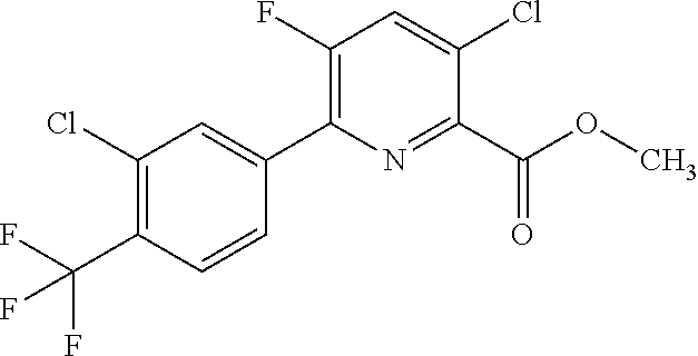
C1(Cl)=CC(F)=C(C2=CC(Cl)=C(C(F)(F)F)C=C2)N=C1C(OC)=O
